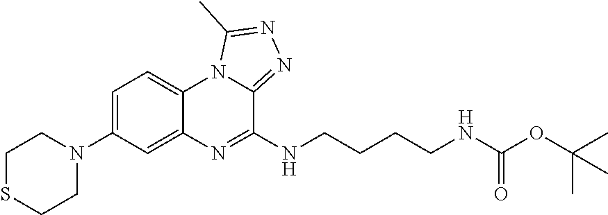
C1=C(N2CCSCC2)C=C2C(=C1)N1C(=NN=C1C)C(NCCCCNC(OC(C)(C)C)=O)=N2
